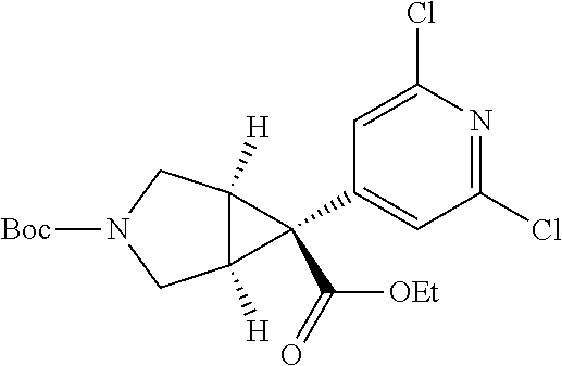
C1(Cl)=CC(C2(C(=O)[OEt])C3([H])C2([H])CN([Boc])C3)=CC(Cl)=N1
